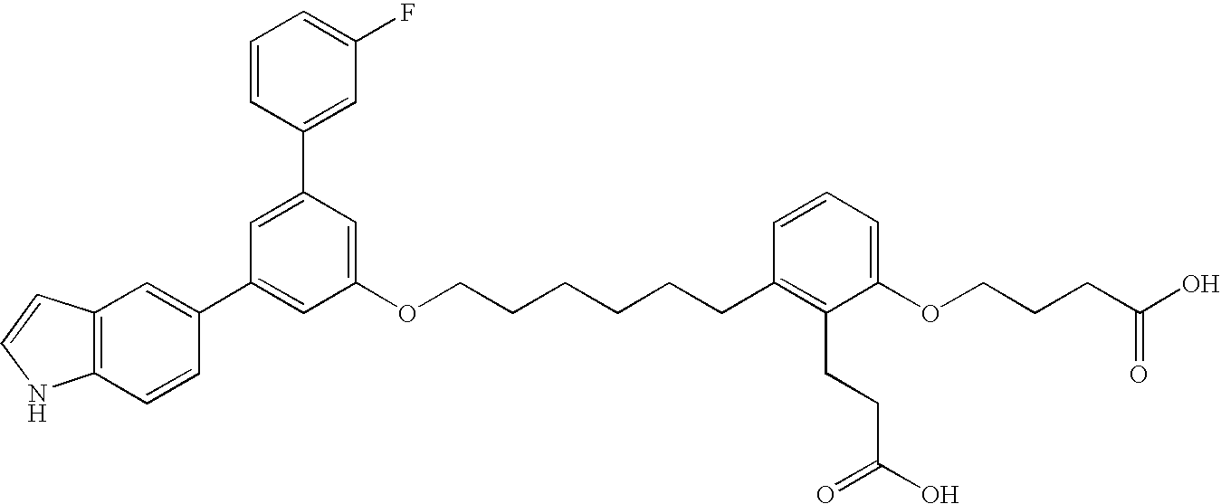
C1=CC(C2=CC(C3=CC4=C(C=C3)NC=C4)=CC(OCCCCCCC3=C(CCC(O)=O)C(OCCCC(O)=O)=CC=C3)=C2)=CC(F)=C1
